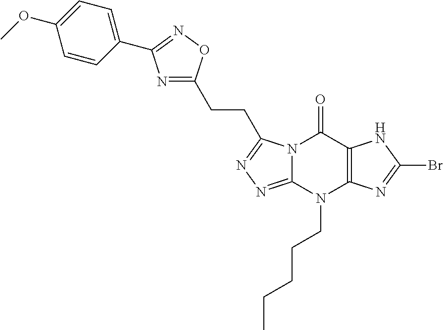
N12C(=NN=C1CCC1=NC(C3=CC=C(OC)C=C3)=NO1)N(CCCCC)C1=C(C2=O)NC(Br)=N1
